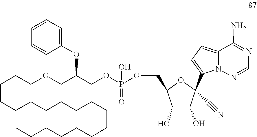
O(CC(OC1=CC=CC=C1)COCCCCCCCCCCCCCCCCCC)P(OCC1OC(C2=CC=C3C(N)=NC=NN32)(C#N)C(O)C1O)(=O)O
